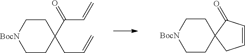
C1CC(CC=C)(C(C=C)=O)CC[BocN]1.C1CC2(CC[BocN]1)C(=O)C=CC2
